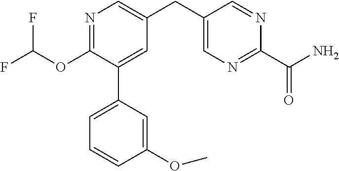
N1=C(OC(F)F)C(C2=CC=CC(OC)=C2)=CC(CC2=CN=C(C(N)=O)N=C2)=C1
